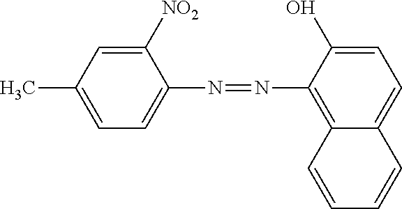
C1([NO2])=CC(C)=CC=C1N=NC1=C2C(=CC=C1O)C=CC=C2
